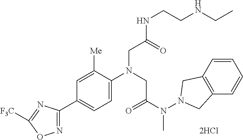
C1=C([Me])C(N(CC(N(N2CC3=C(C2)C=CC=C3)C)=O)CC(NCCNCC)=O)=CC=C1C1=NOC([F3C])=N1
